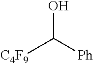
[C4F9]C([Ph])O
